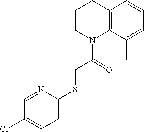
C1CN(C(=O)CSC2=CC=C(Cl)C=N2)C2=C(C1)C=CC=C2C
